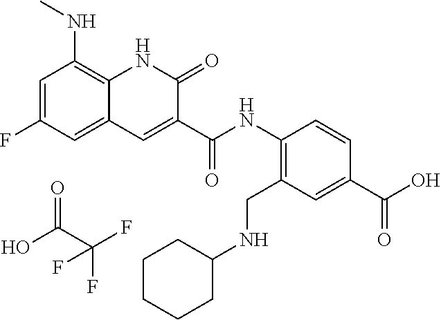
C1=C(F)C=C2C(=C1NC)NC(=O)C(C(NC1=C(CNC3CCCCC3)C=C(C(O)=O)C=C1)=O)=C2.OC(=O)C(F)(F)F
